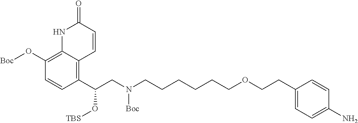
C1(C(CN(CCCCCCOCCC2=CC=C(N)C=C2)[Boc])O[TBS])=C2C(=C(O[Boc])C=C1)NC(=O)C=C2
